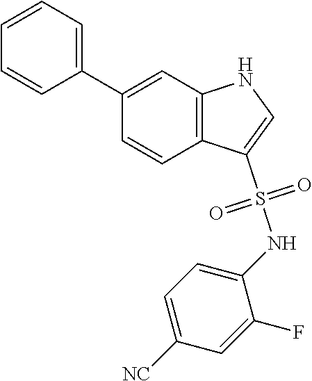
O=S(C1=CNC2=C1C=CC(C1=CC=CC=C1)=C2)(NC1=CC=C([NC])C=C1F)=O
